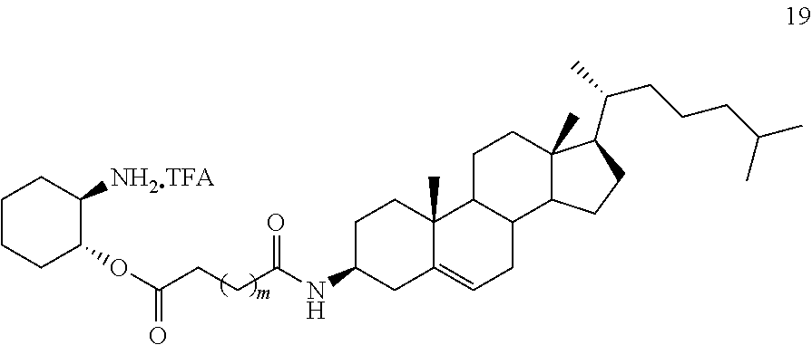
C1(NC(=O)CCC(OC2C([NH2TFA])CCCC2)=O)CC2=CCC3C(C2(C)CC1)CCC1(C)C3CCC1C(C)CCCC(C)C
